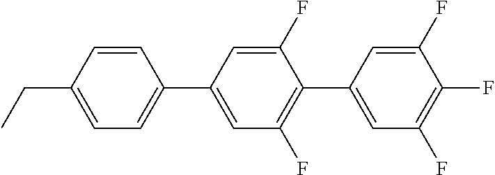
C1=CC(CC)=CC=C1C1=CC(F)=C(C2=CC(F)=C(F)C(F)=C2)C(F)=C1
